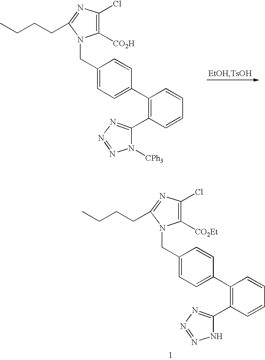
C1([CO2H])=C(Cl)N=C(CCCC)N1CC1=CC=C(C2=C(C3=NN=NN3[CPh3])C=CC=C2)C=C1.C1([CO2Et])=C(Cl)N=C(CCCC)N1CC1=CC=C(C2=C(C3=NN=NN3)C=CC=C2)C=C1
